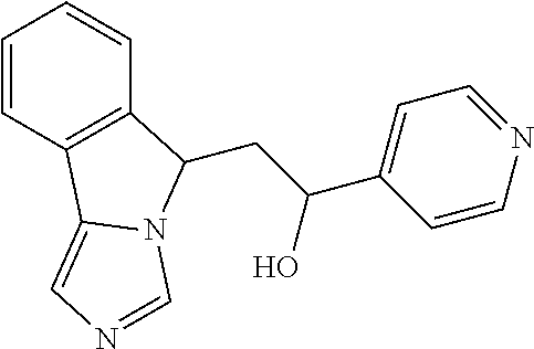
C1=CC2=C(C=C1)C(CC(O)C1=CC=NC=C1)N1C2=CN=C1
